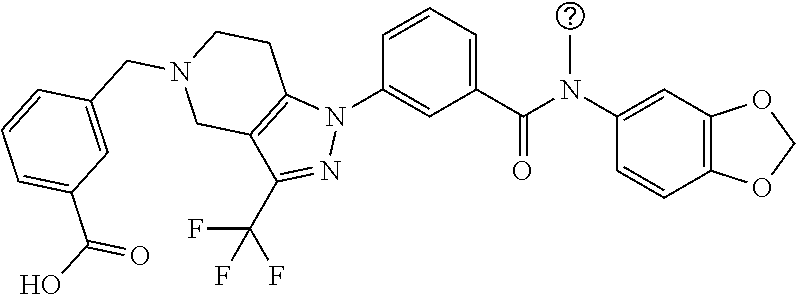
C1(N(C(C2=CC=CC(N3C4=C(C(C(F)(F)F)=N3)CN(CC3=CC(C(O)=O)=CC=C3)CC4)=C2)=O)C)=CC2=C(C=C1)OCO2
